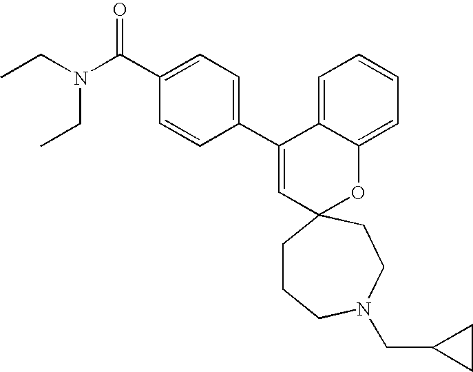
C1(C(N(CC)CC)=O)=CC=C(C2=CC3(OC4=CC=CC=C24)CCCN(CC2CC2)CC3)C=C1
